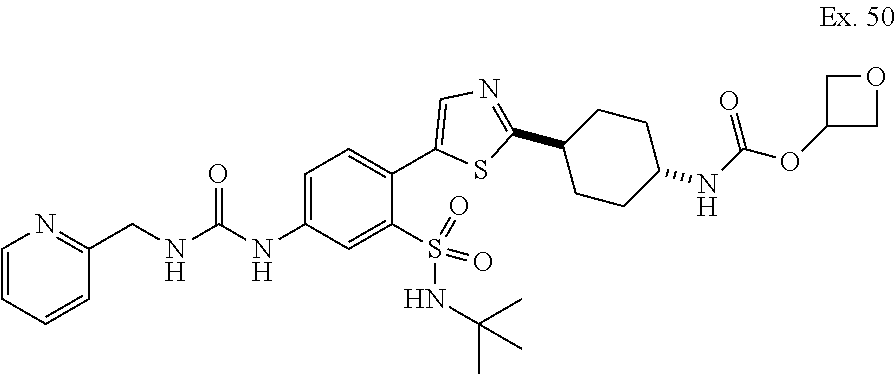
C(NC(NC1=CC=C(C2=CN=C(C3CCC(NC(OC4COC4)=O)CC3)S2)C(S(=O)(=O)NC(C)(C)C)=C1)=O)C1=NC=CC=C1
